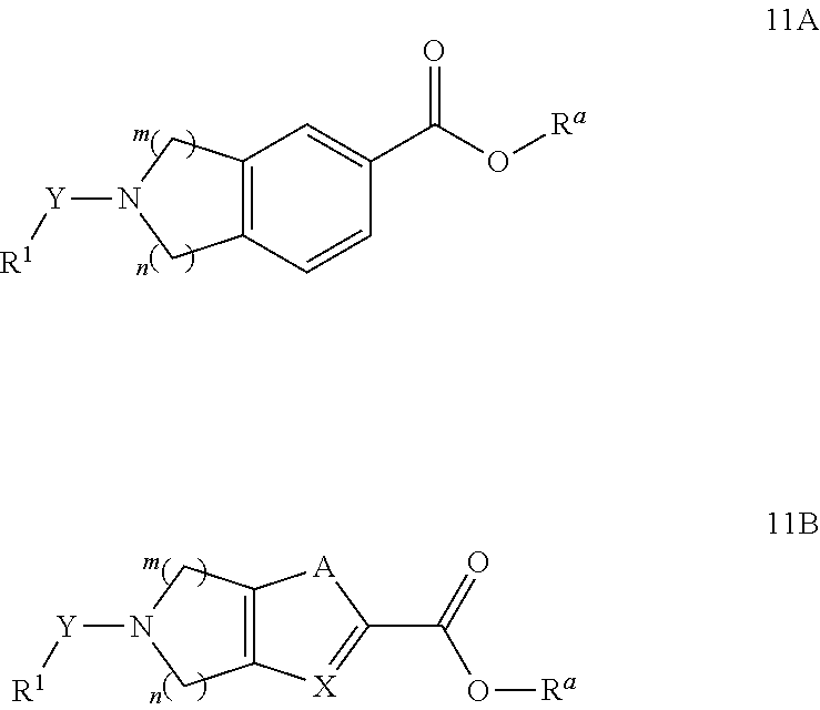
C12=C(C=CC(C(O[Ra])=O)=C1)CN([Y][R1])C2.C12=C(CN([Y][R1])C1)[A]C(C(=O)O[Ra])=[X]2
